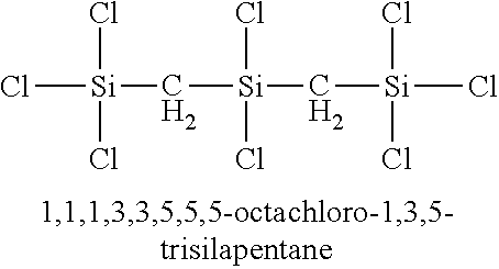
Cl[Si](Cl)(Cl)C[Si](Cl)(Cl)C[Si](Cl)(Cl)Cl
